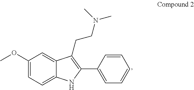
C12=CC=C(OC)C=C1C(CCN(C)C)=C(C1=CC=CC=C1)N2
